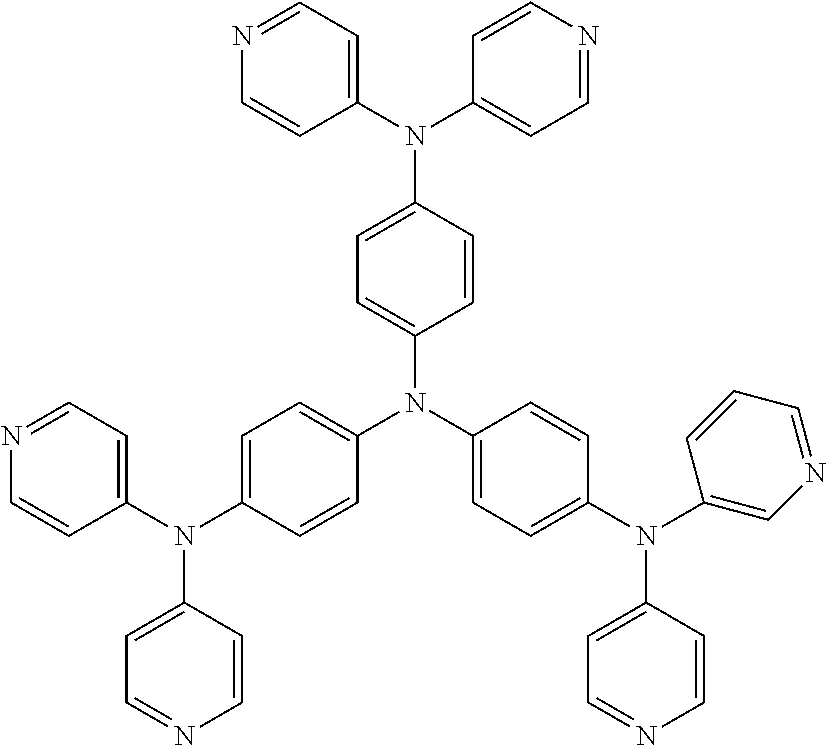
C1(N(C2=CC=NC=C2)C2=CC=C(N(C3=CC=C(N(C4=CN=CC=C4)C4=CC=NC=C4)C=C3)C3=CC=C(N(C4=CC=NC=C4)C4=CC=NC=C4)C=C3)C=C2)=CC=NC=C1
